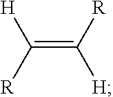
C(=C([R])[H])([R])[H]
